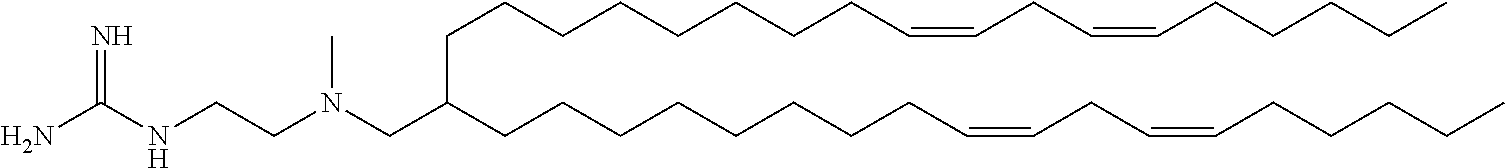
N(CCN(C)CC(CCCCCCCCC=CCC=CCCCCC)CCCCCCCCC=CCC=CCCCCC)C(N)=N
